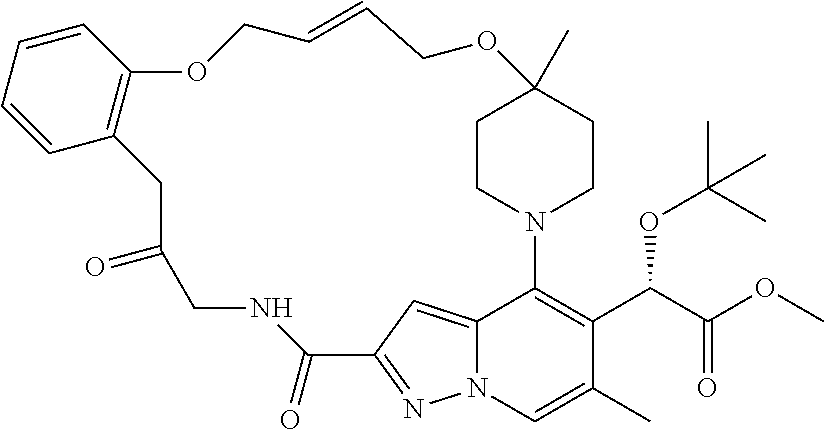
C1(=O)CNC(=O)C2=NN3C(=C2)C(=C(C(C(=O)OC)OC(C)(C)C)C(C)=C3)N2CCC(C)(CC2)OCC=CCOC2=C(C1)C=CC=C2
